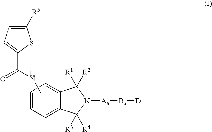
C1=CC=C2C(=C1)C([R1])([R2])N([Aa][Bb][D])C2([R3])[R4].C1([R5])=CC=C(C(=O)NC)S1
